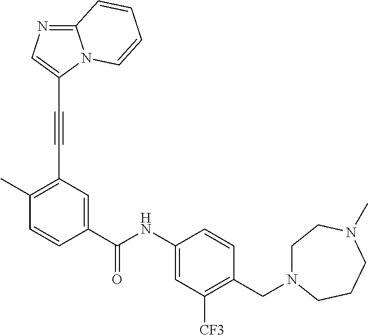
C1(C#CC2=C(C)C=CC(C(NC3=CC([CF3])=C(CN4CCN(C)CCC4)C=C3)=O)=C2)=CN=C2N1C=CC=C2
